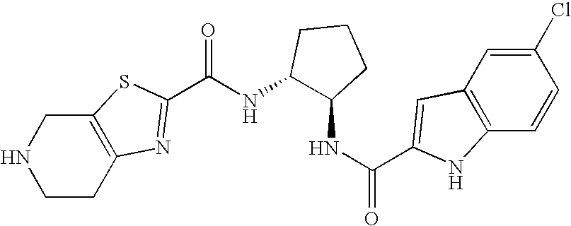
N1CCC2=C(C1)SC(C(NC1C(NC(=O)C3=CC4=C(C=CC(Cl)=C4)N3)CCC1)=O)=N2
